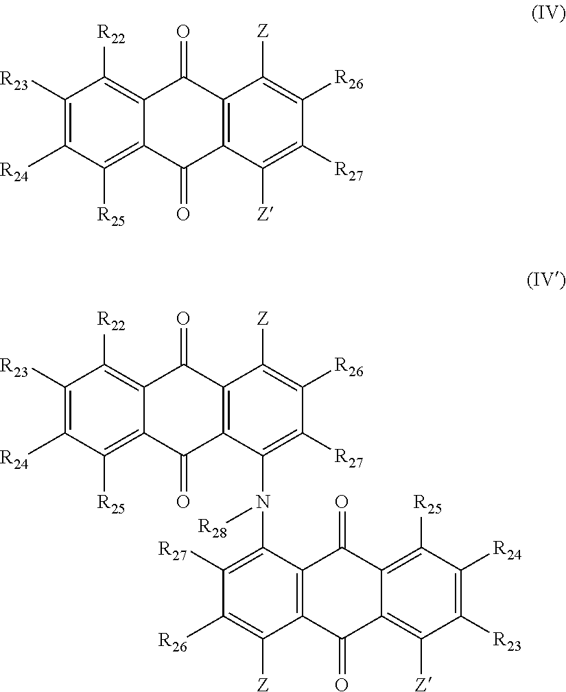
C1([R23])=C([R24])C([R25])=C2C(=C1[R22])C(=O)C1=C(C2=O)C([Z])=C([R27])C([R26])=C1[Z].C1([R23])=C([R24])C([R25])=C2C(=C1[R22])C(=O)C1=C(C2=O)C(N(C2=C([R27])C([R26])=C([Z])C3=C2C(=O)C2=C([R25])C([R24])=C([R23])C([Z])=C2C3=O)[R28])=C([R27])C([R26])=C1[Z]
